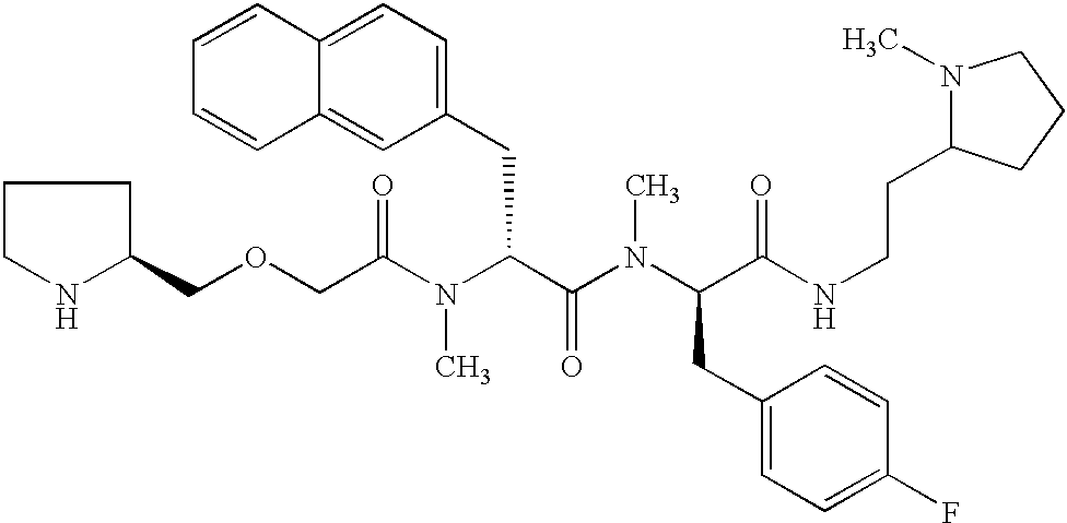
C(C(N(C(C(N(C(C(NCCC1N(C)CCC1)=O)CC1=CC=C(F)C=C1)C)=O)CC1=CC=C2C(=C1)C=CC=C2)C)=O)OCC1CCCN1
